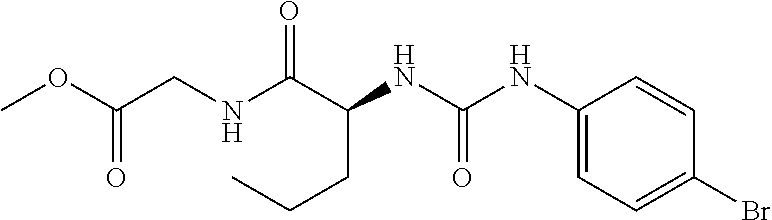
N(C(C(NC(NC1=CC=C(Br)C=C1)=O)CCC)=O)CC(OC)=O
